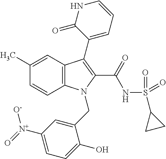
C1(C)=CC2=C(C=C1)N(CC1=CC([N+](=O)[O-])=CC=C1O)C(C(NS(C1CC1)(=O)=O)=O)=C2C1=CC=CNC1=O
